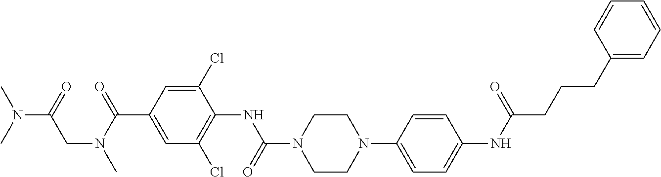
N(CC(N(C)C)=O)(C(=O)C1=CC(Cl)=C(NC(=O)N2CCN(C3=CC=C(NC(=O)CCCC4=CC=CC=C4)C=C3)CC2)C(Cl)=C1)C
